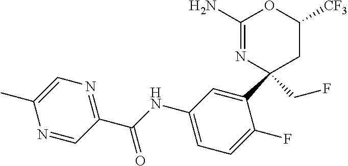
C1(N)=NC(C2=CC(NC(C3=NC=C(C)N=C3)=O)=CC=C2F)(CF)CC([CF3])O1
